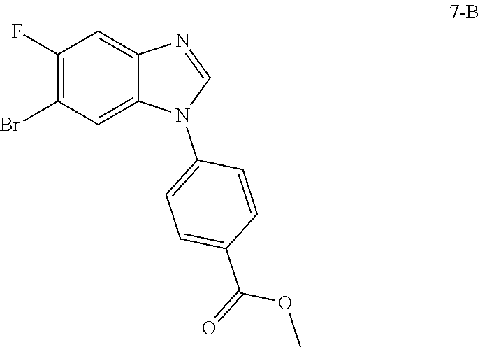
C1(F)=C(Br)C=C2C(=C1)N=CN2C1=CC=C(C(=O)OC)C=C1
